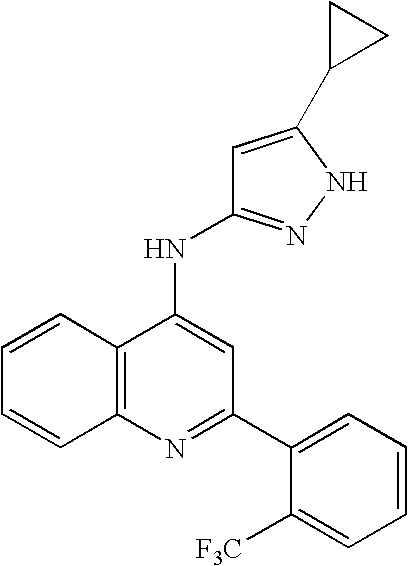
N1=C(C2=CC=CC=C2[F3C])C=C(NC2=NNC(C3CC3)=C2)C2=C1C=CC=C2
